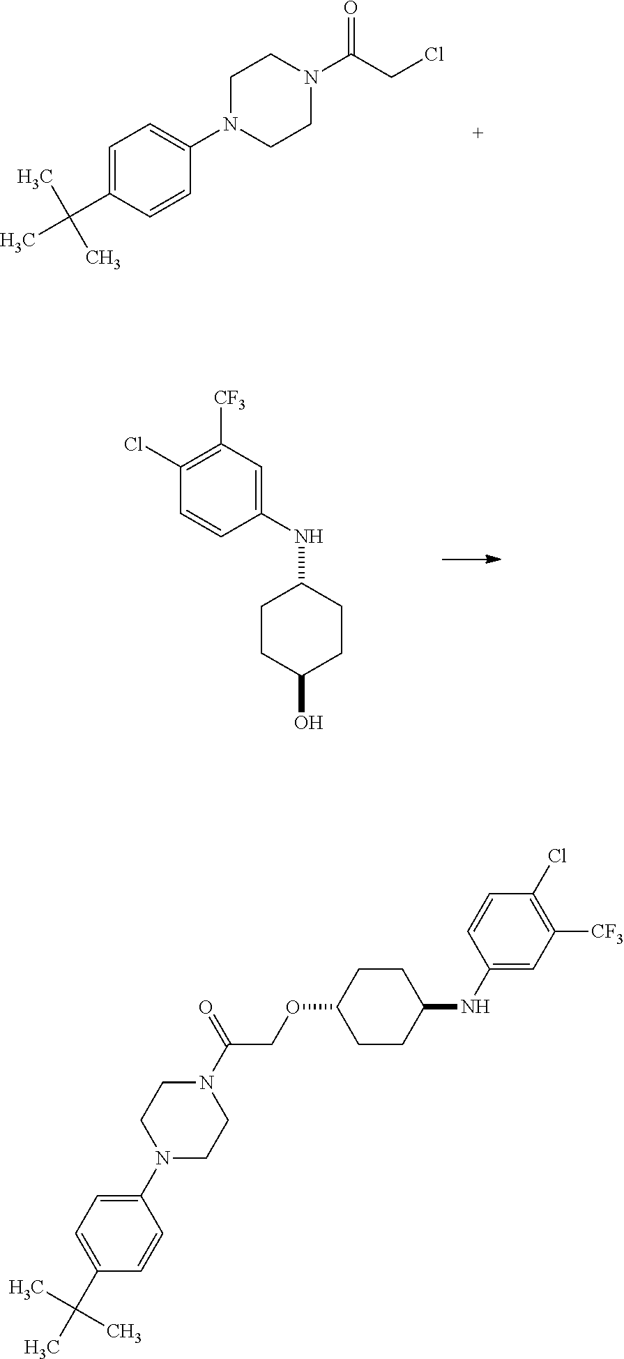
C1=C(C(C)(C)C)C=CC(N2CCN(C(CCl)=O)CC2)=C1.C1(NC2CCC(O)CC2)=CC([CF3])=C(Cl)C=C1.C1(N2CCN(C(=O)COC3CCC(NC4=CC([CF3])=C(Cl)C=C4)CC3)CC2)=CC=C(C(C)(C)C)C=C1
